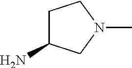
C1C(N)CN(C)C1
